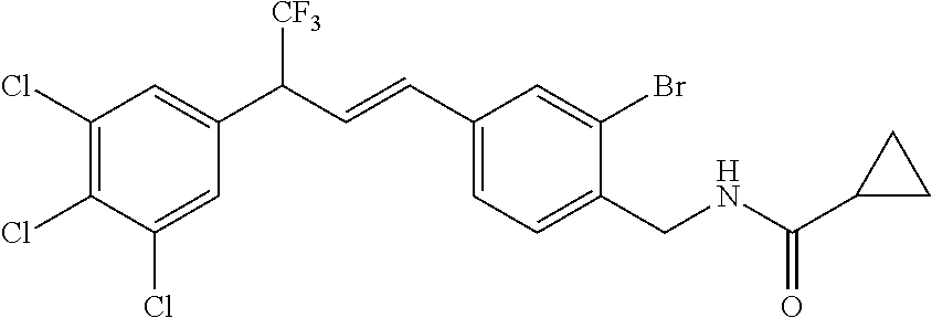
C1(Cl)=C(Cl)C(Cl)=CC(C([CF3])C=CC2=CC=C(CNC(C3CC3)=O)C(Br)=C2)=C1
